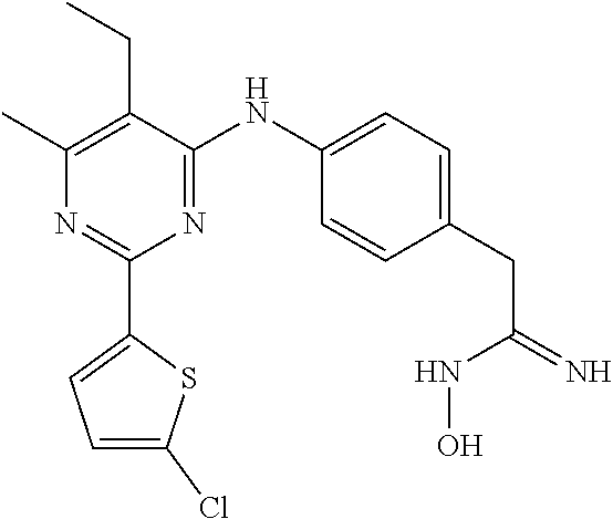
C1(C)=C(CC)C(NC2=CC=C(CC(=N)NO)C=C2)=NC(C2=CC=C(Cl)S2)=N1
